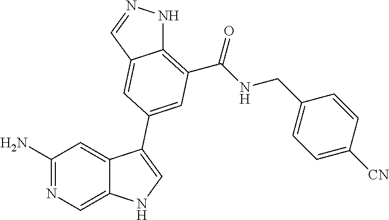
C1(N)=NC=C2C(=C1)C(C1=CC(C(=O)NCC3=CC=C([CN])C=C3)=C3NN=CC3=C1)=CN2
